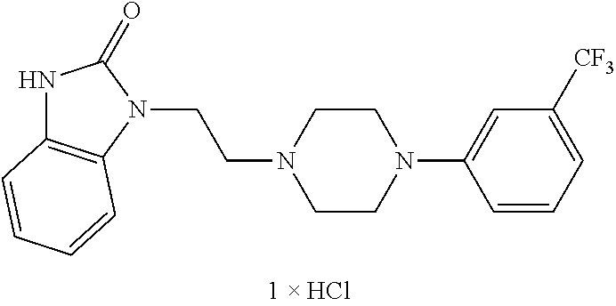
C1=C(N2CCN(CCN3C(=O)NC4=C3C=CC=C4)CC2)C=CC=C1[CF3]
